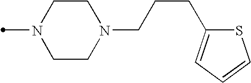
C1CN(C)CCN1CCCC1=CC=CS1
